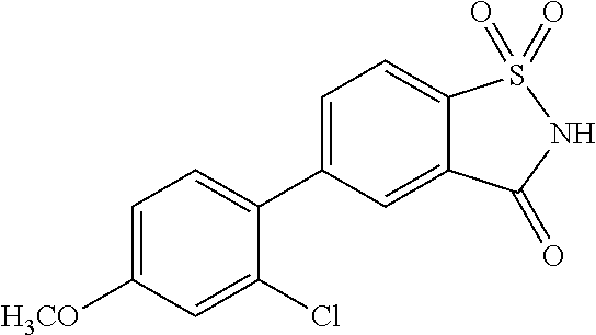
C1(C2=CC=C3C(=C2)C(=O)NS3(=O)=O)=CC=C([H3CO])C=C1Cl
